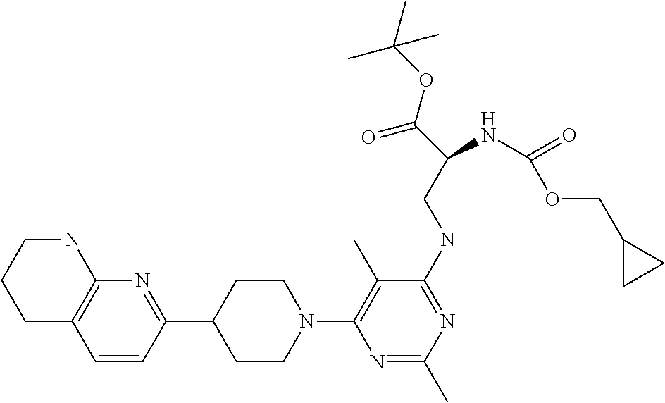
C1C2=C(NCC1)N=C(C1CCN(C3=C(C)C(NCC(C(=O)OC(C)(C)C)NC(OCC4CC4)=O)=NC(C)=N3)CC1)C=C2
